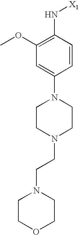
C1=C(N2CCN(CCN3CCOCC3)CC2)C=CC(N[X1])=C1OC
